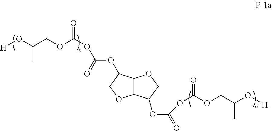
[H]OC(COC(OC(OC1C2C(C(OC(=O)OC(OCC(O[H])C)=O)CO2)OC1)=O)=O)C
